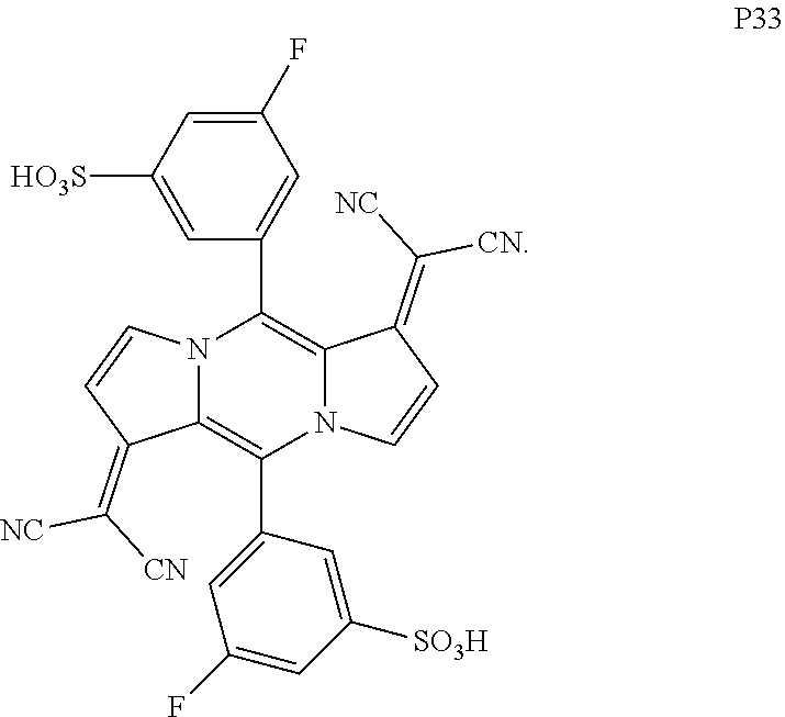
C1(F)=CC([HO3S])=CC(C2=C3N(C(C4=CC(F)=CC([SO3H])=C4)=C4N2C=CC4=C([CN])[NC])C=CC3=C([NC])[CN])=C1
